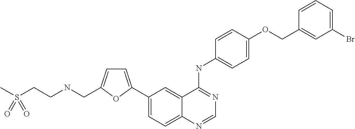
C1=NC2=CC=C(C3=CC=C(CNCCS(C)(=O)=O)O3)C=C2C(NC2=CC=C(OCC3=CC(Br)=CC=C3)C=C2)=N1
